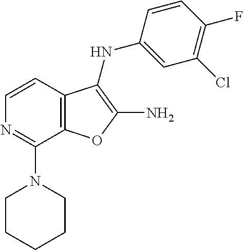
C1=CC2=C(C(N3CCCCC3)=N1)OC(N)=C2NC1=CC(Cl)=C(F)C=C1
